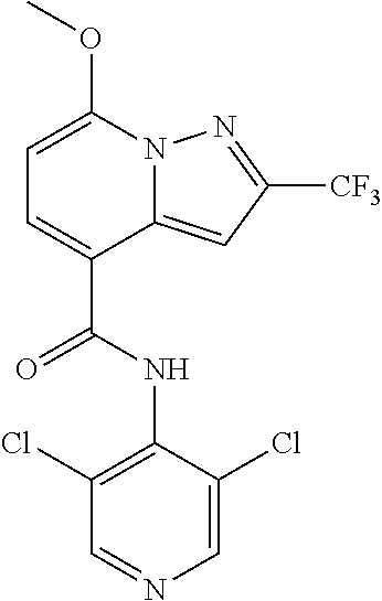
C1=C(Cl)C(NC(C2=CC=C(OC)N3C2=CC([CF3])=N3)=O)=C(Cl)C=N1
